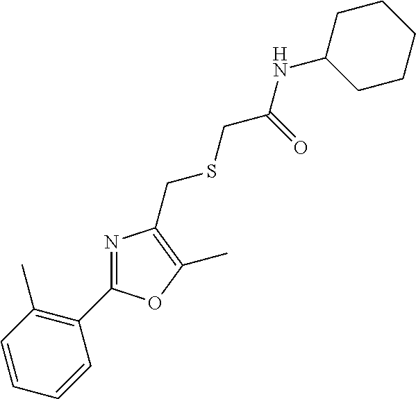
C1C(NC(CSCC2=C(C)OC(C3=C(C)C=CC=C3)=N2)=O)CCCC1
